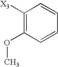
C1([X3])=C(OC)C=CC=C1
